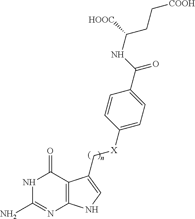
N1C(N)=NC2=C(C1=O)C(C[X]C1=CC=C(C(=O)NC(CC[COOH])[HOOC])C=C1)=CN2
